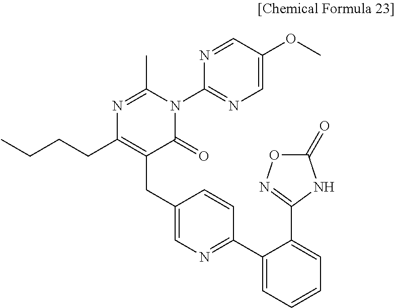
CCCCC1=C(CC2=CN=C(C3=CC=CC=C3C3=NOC(=O)N3)C=C2)C(=O)N(C2=NC=C(OC)C=N2)C(C)=N1
